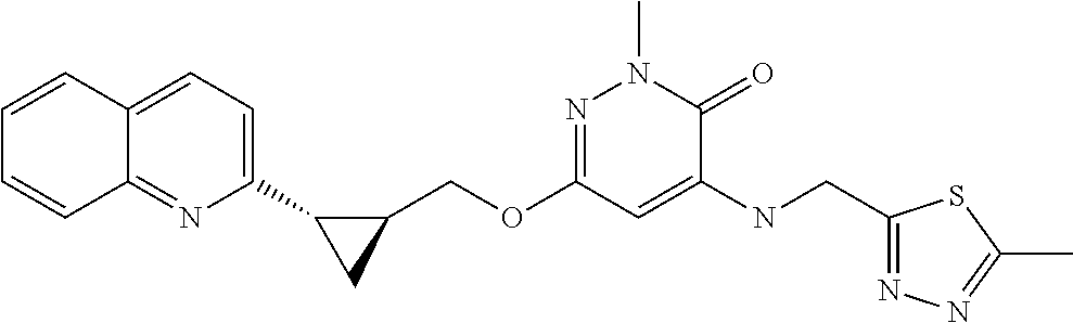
C1=CC2=CC=C(C3CC3COC3=NN(C)C(=O)C(NCC4=NN=C(C)S4)=C3)N=C2C=C1
